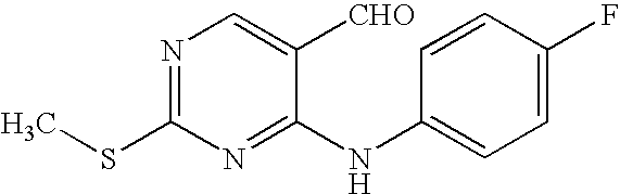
N1=C(SC)N=C(NC2=CC=C(F)C=C2)C([CHO])=C1
